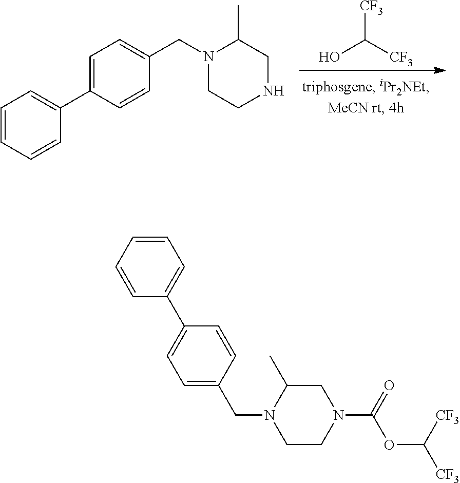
OC([CF3])[CF3].C1=C(C2=CC=CC=C2)C=CC(CN2CCNCC2C)=C1.C1=CC=CC(C2=CC=C(CN3CCN(C(=O)OC([CF3])[CF3])CC3C)C=C2)=C1
